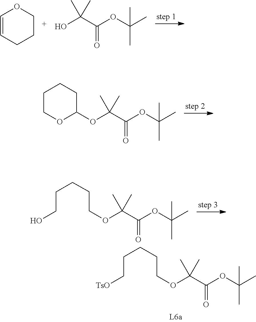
C1C=COCC1.C(C(=O)OC(C)(C)C)(O)(C)C.C1C(OC(C(=O)OC(C)(C)C)(C)C)OCCC1.C(CCOC(C(=O)OC(C)(C)C)(C)C)CCO.C(COC(C(=O)OC(C)(C)C)(C)C)CCC[TsO]
